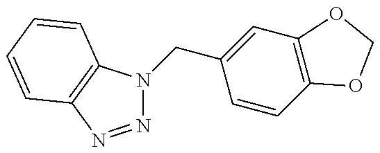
N1=NC2=C(N1CC1=CC3=C(C=C1)OCO3)C=CC=C2
